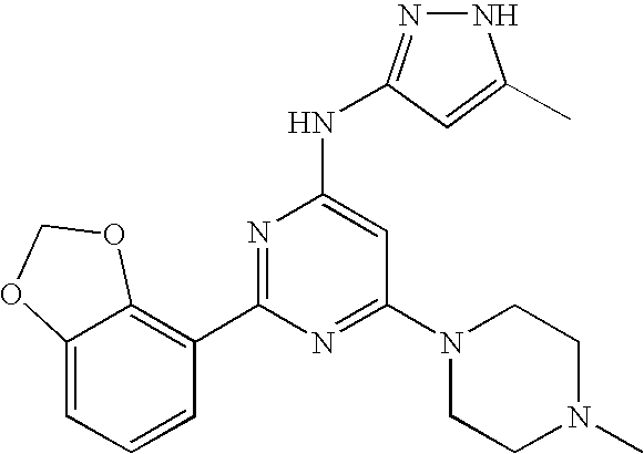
C12=CC=CC(C3=NC(NC4=NNC(C)=C4)=CC(N4CCN(C)CC4)=N3)=C1OCO2
